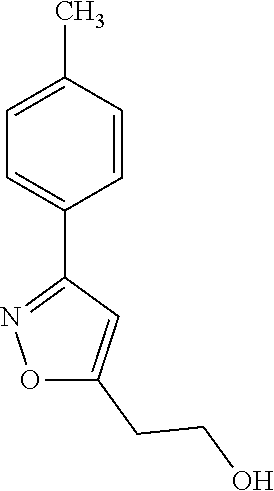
C1=CC(C)=CC=C1C1=NOC(CCO)=C1
